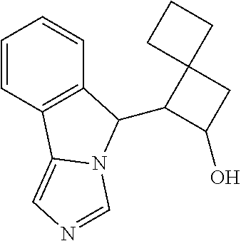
C1=CC2=C(C=C1)C(C1C(O)CC13CCC3)N1C2=CN=C1
